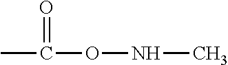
CC(ONC)=O
